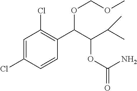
C1=C(Cl)C=CC(C(C(C(C)C)OC(=O)N)OCOC)=C1Cl
